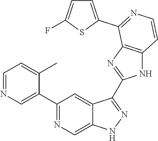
C1=NC=C(C2=NC=C3C(=C2)C(C2=NC4=C(N2)C=CN=C4C2=CC=C(F)S2)=NN3)C(C)=C1
